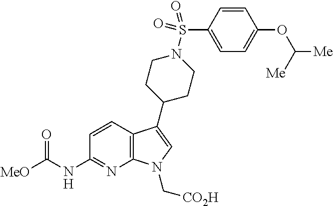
C12=C(C(C3CCN(S(C4=CC=C(OC([Me])[Me])C=C4)(=O)=O)CC3)=CN1C[CO2H])C=CC(NC([MeO])=O)=N2
